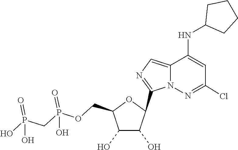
C1(C2C(O)C(O)C(COP(=O)(O)CP(=O)(O)O)O2)=NC=C2C(NC3CCCC3)=CC(Cl)=NN12
